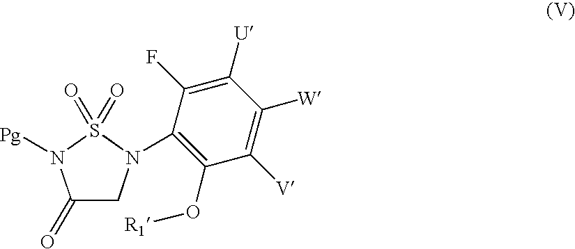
C1(=O)CN(C2=C(O[R1])C([V])=C([W])C([U])=C2F)S(=O)(=O)N1[Pg]
